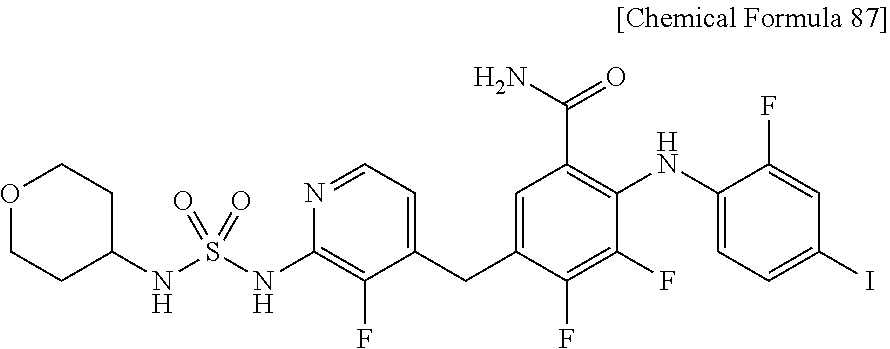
C1=NC(NS(NC2CCOCC2)(=O)=O)=C(F)C(CC2=CC(C(N)=O)=C(NC3=CC=C(I)C=C3F)C(F)=C2F)=C1
